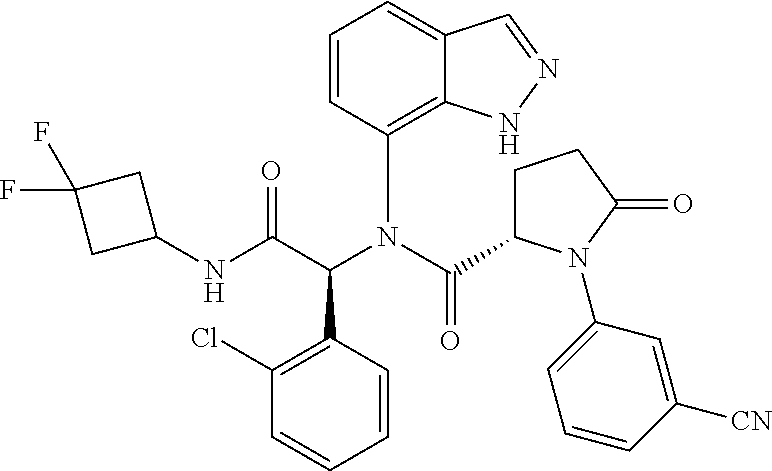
C1=CC(N(C(C(NC2CC(F)(F)C2)=O)C2=C(Cl)C=CC=C2)C(=O)C2CCC(=O)N2C2=CC=CC([CN])=C2)=C2C(=C1)C=NN2
